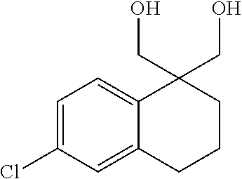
C1=C(Cl)C=C2C(=C1)C(CO)(CO)CCC2
